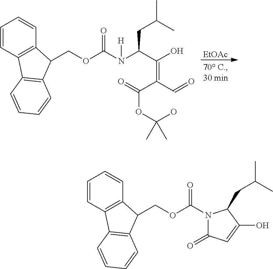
C1=CC2=C(C=C1)C(COC(N(C(C(O)=C(C(=O)OC(O)(C)C)C=O)CC(C)C)[H])=O)C1=C2C=CC=C1.[EtOAc].C1=CC2=C(C=C1)C(COC(=O)N1C(=O)C=C(O)C1CC(C)C)C1=C2C=CC=C1
